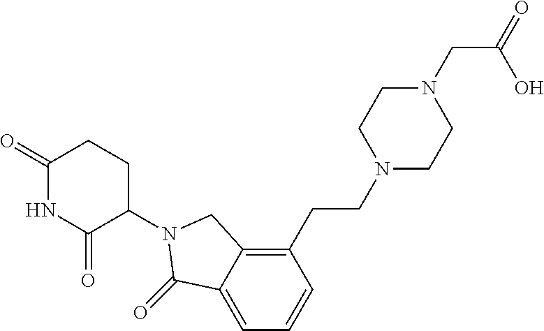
C1(=O)NC(=O)C(N2C(=O)C3=CC=CC(CCN4CCN(CC(O)=O)CC4)=C3C2)CC1
